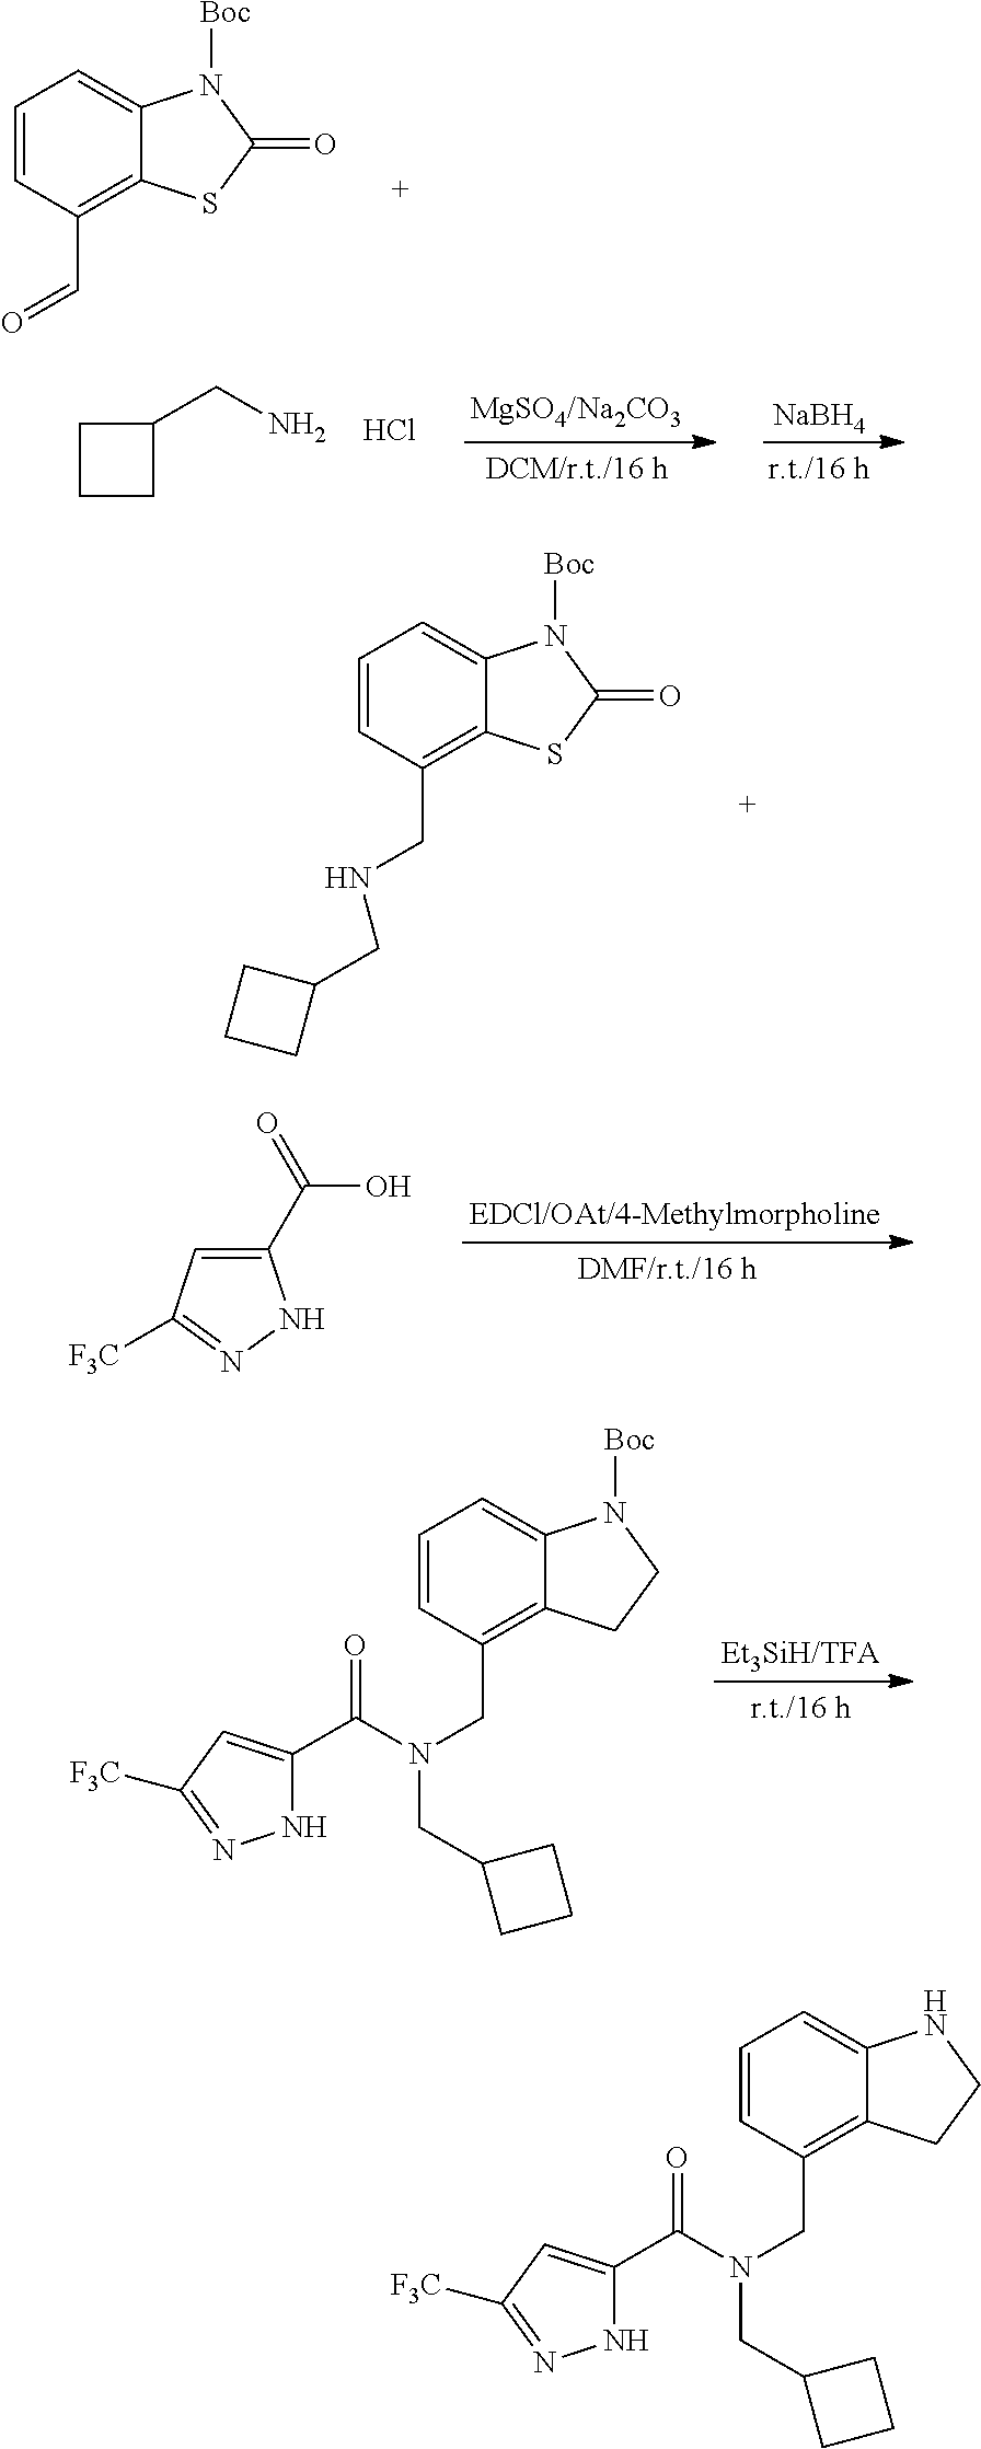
C1(C(=O)O)=CC([F3C])=NN1.C1=C2C(=C(C=O)C=C1)SC(=O)N2[Boc].[NaBH4].C1CCC1CN.Cl.C1=C2C(=C(CNCC3CCC3)C=C1)SC(=O)N2[Boc].C1=C2C(=C(CN(C(C3=CC([F3C])=NN3)=O)CC3CCC3)C=C1)CCN2[Boc].C1=C2C(=C(CN(C(C3=CC([F3C])=NN3)=O)CC3CCC3)C=C1)CCN2
